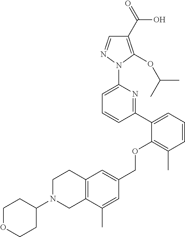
C1(C2=CC=CC(C)=C2OCC2=CC3=C(C(C)=C2)CN(C2CCOCC2)CC3)=NC(N2N=CC(C(=O)O)=C2OC(C)C)=CC=C1
